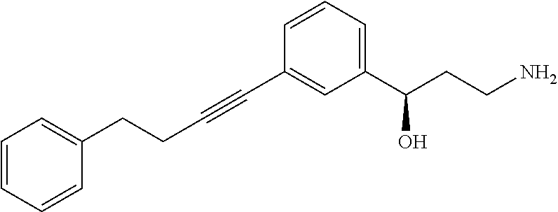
C1(C#CCCC2=CC=CC=C2)=CC(C(CCN)O)=CC=C1
